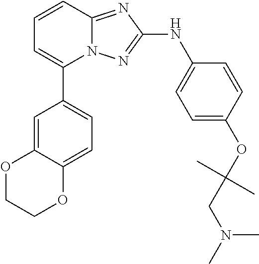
C1=CC2=NC(NC3=CC=C(OC(CN(C)C)(C)C)C=C3)=NN2C(C2=CC=C3C(=C2)OCCO3)=C1
